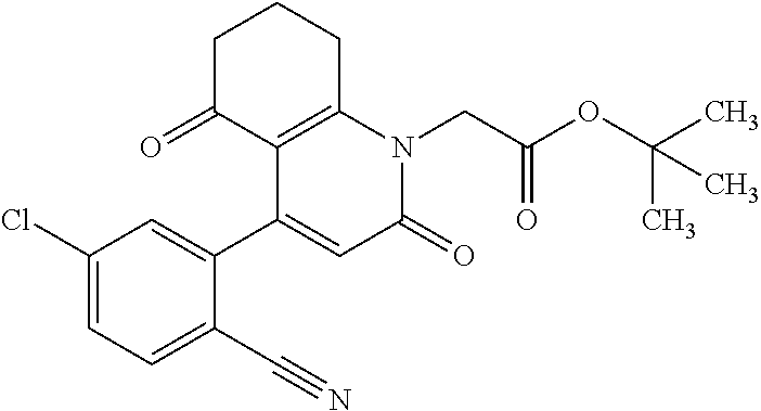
C12=C(C(C3=CC(Cl)=CC=C3C#N)=CC(=O)N1CC(OC(C)(C)C)=O)C(=O)CCC2
